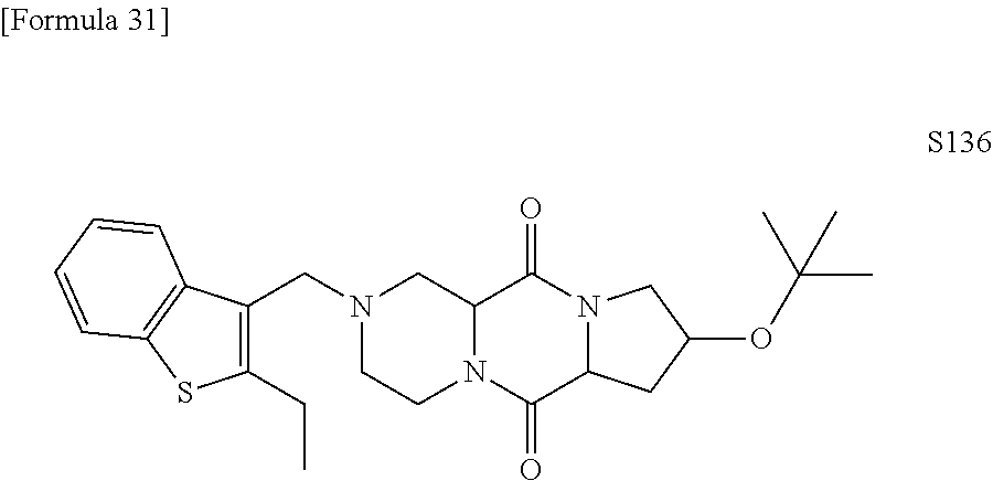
N1(CC2=C(CC)SC3=C2C=CC=C3)CCN2C(C1)C(=O)N1C(C2=O)CC(OC(C)(C)C)C1
